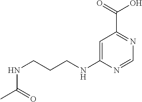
C1=C(NCCCNC(C)=O)N=CN=C1C(=O)O
